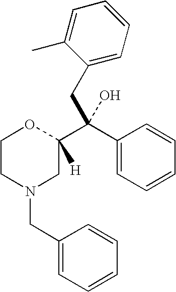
C1CN(CC2=CC=CC=C2)CC(C(C2=CC=CC=C2)(CC2=CC=CC=C2C)O)([H])O1
